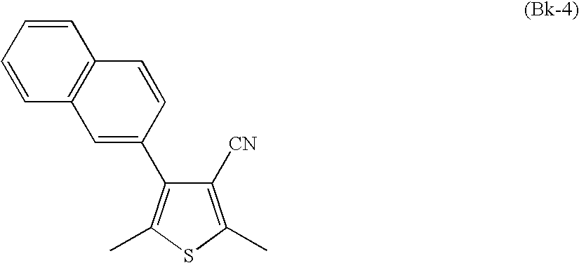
C1=CC=CC2=C1C=CC(C1=C(C)SC(C)=C1[CN])=C2
